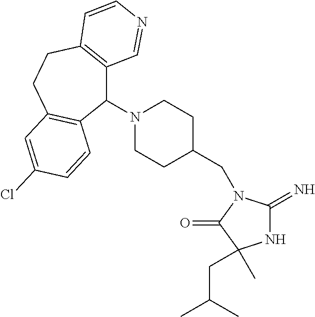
N1(C2C3=C(CCC4=C2C=CC(Cl)=C4)C=CN=C3)CCC(CN2C(=N)NC(C)(CC(C)C)C2=O)CC1
